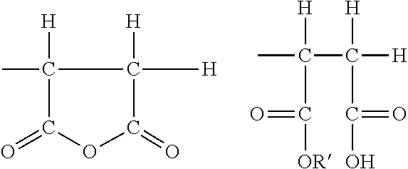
CC1([H])C(=O)OC(=O)C1([H])[H].C([H])(C(=O)[OR])(C([H])(C(=O)O)[H])C
